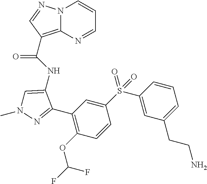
N12C(=C(C(NC3=CN(C)N=C3C3=C(OC(F)F)C=CC(S(C4=CC(CCN)=CC=C4)(=O)=O)=C3)=O)C=N1)N=CC=C2
